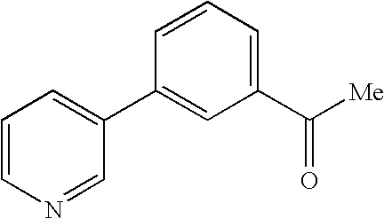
C1=CN=CC(C2=CC(C([Me])=O)=CC=C2)=C1
